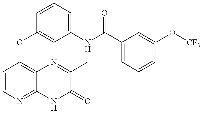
C1=CN=C2C(=C1OC1=CC(NC(C3=CC=CC(O[CF3])=C3)=O)=CC=C1)N=C(C)C(=O)N2
